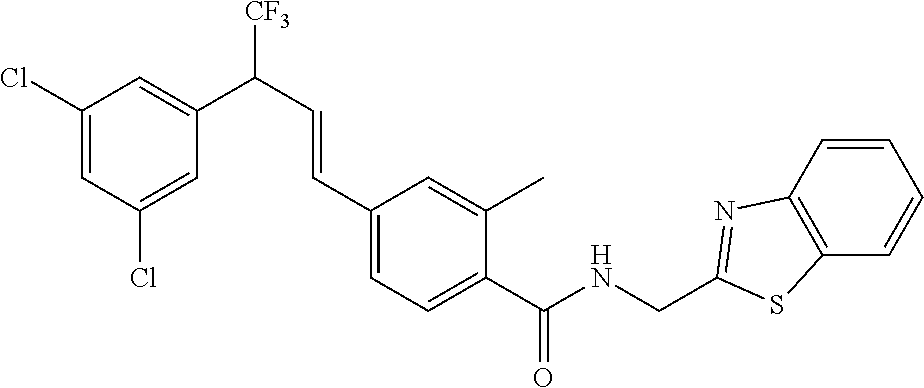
C1(Cl)=CC(Cl)=CC(C(C=CC2=CC=C(C(NCC3=NC4=C(C=CC=C4)S3)=O)C(C)=C2)[CF3])=C1
